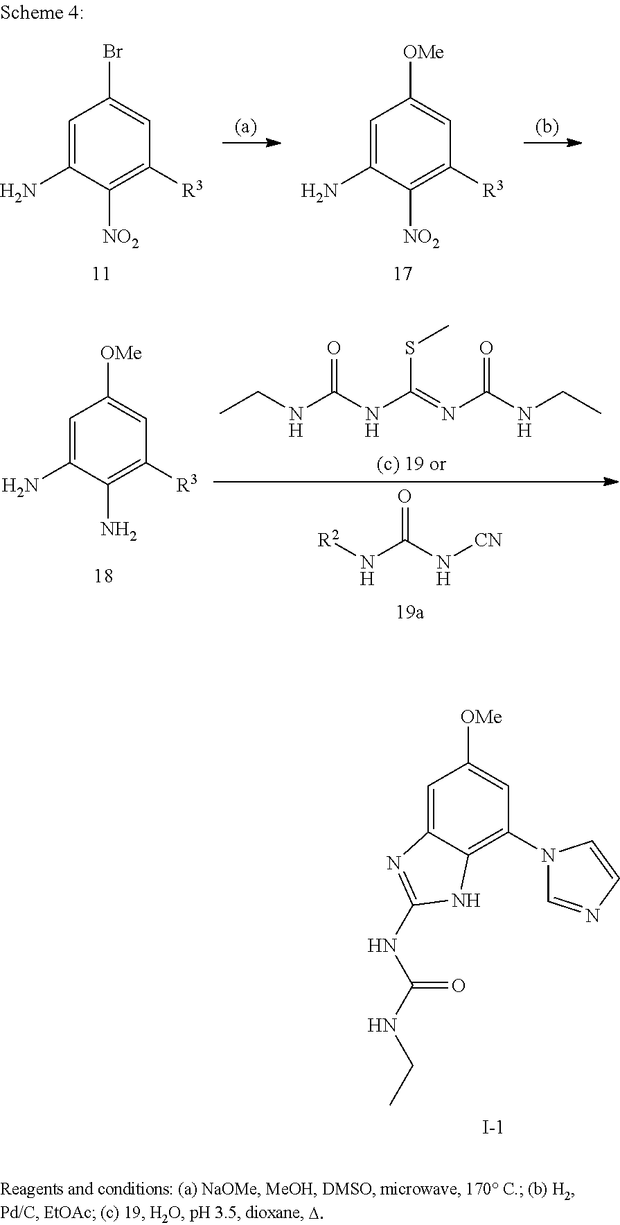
C1=C(N)C([NO2])=C([R3])C=C1Br.C1=C(N)C([NO2])=C([R3])C=C1[OMe].O=C(NC(=NC(NCC)=O)SC)NCC.C1=C(N)C(N)=C([R3])C=C1[OMe].O=C(N[CN])N[R2].C1=C2C(=C(N3C=NC=C3)C=C1[OMe])NC(NC(NCC)=O)=N2.[I-]
